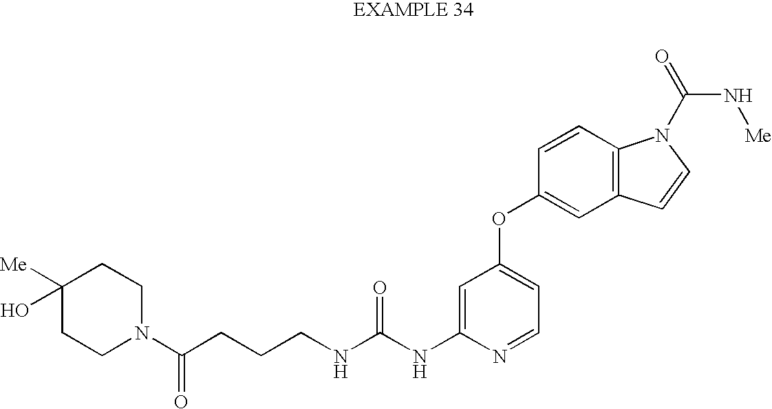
C1=C(NC(NCCCC(N2CCC([Me])(O)CC2)=O)=O)N=CC=C1OC1=CC2=C(C=C1)N(C(N[Me])=O)C=C2
